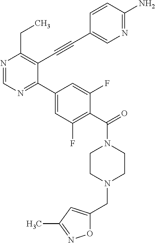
N1=CN=C(C2=CC(F)=C(C(=O)N3CCN(CC4=CC(C)=NO4)CC3)C(F)=C2)C(C#CC2=CN=C(N)C=C2)=C1CC
